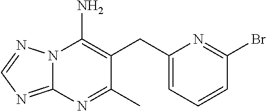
N12C(=NC=N1)N=C(C)C(CC1=CC=CC(Br)=N1)=C2N
